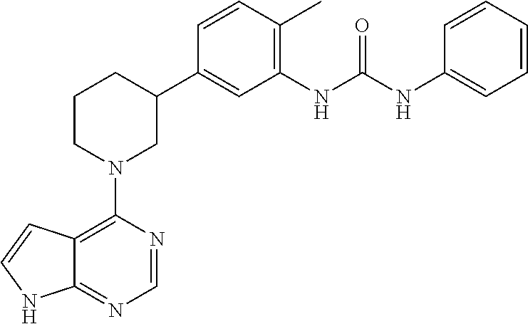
C12=C(N3CC(C4=CC(NC(NC5=CC=CC=C5)=O)=C(C)C=C4)CCC3)N=CN=C1NC=C2
